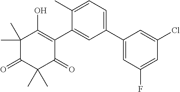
C1(C)(C)C(=O)C(C)(C)C(=O)C(C2=CC(C3=CC(F)=CC(Cl)=C3)=CC=C2C)=C1O
